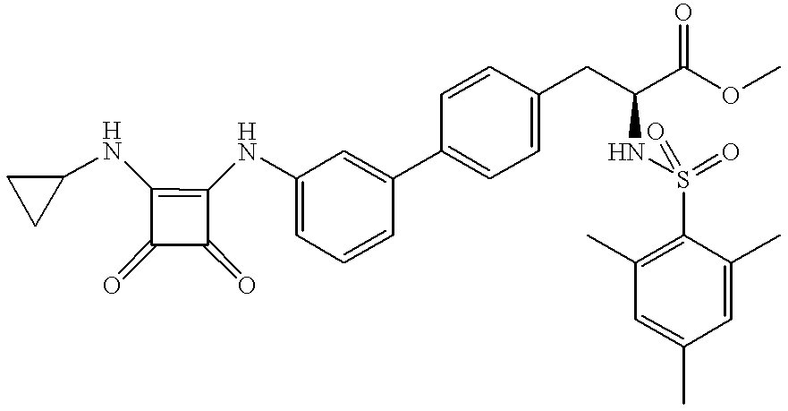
C1=C(NC2=C(NC3CC3)C(=O)C2=O)C=C(C2=CC=C(CC(NS(=O)(=O)C3=C(C)C=C(C)C=C3C)C(OC)=O)C=C2)C=C1
